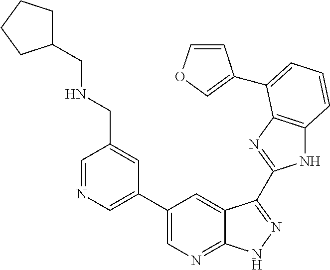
N1C2=C(N=C1C1=NNC3=NC=C(C4=CN=CC(CNCC5CCCC5)=C4)C=C31)C(C1=COC=C1)=CC=C2
